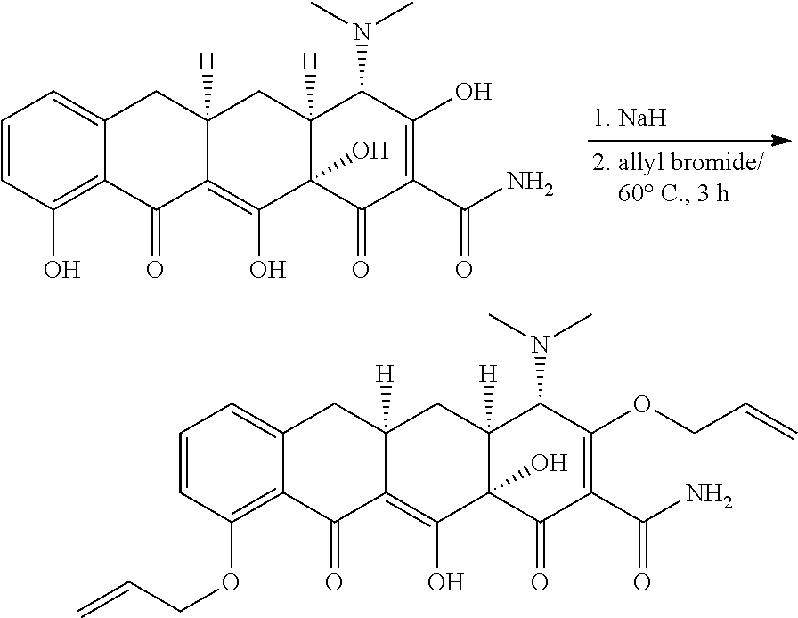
C1=CC(O)=C2C(=C1)CC1([H])C(=C(O)C3(O)C([H])(C1)C(N(C)C)C(O)=C(C(N)=O)C3=O)C2=O.C1=CC(OCC=C)=C2C(=C1)CC1([H])C(=C(O)C3(O)C([H])(C1)C(N(C)C)C(OCC=C)=C(C(N)=O)C3=O)C2=O
